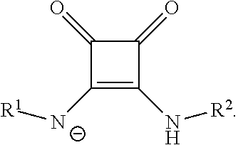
C1(=O)C([N-][R1])=C(N[R2])C1=O
